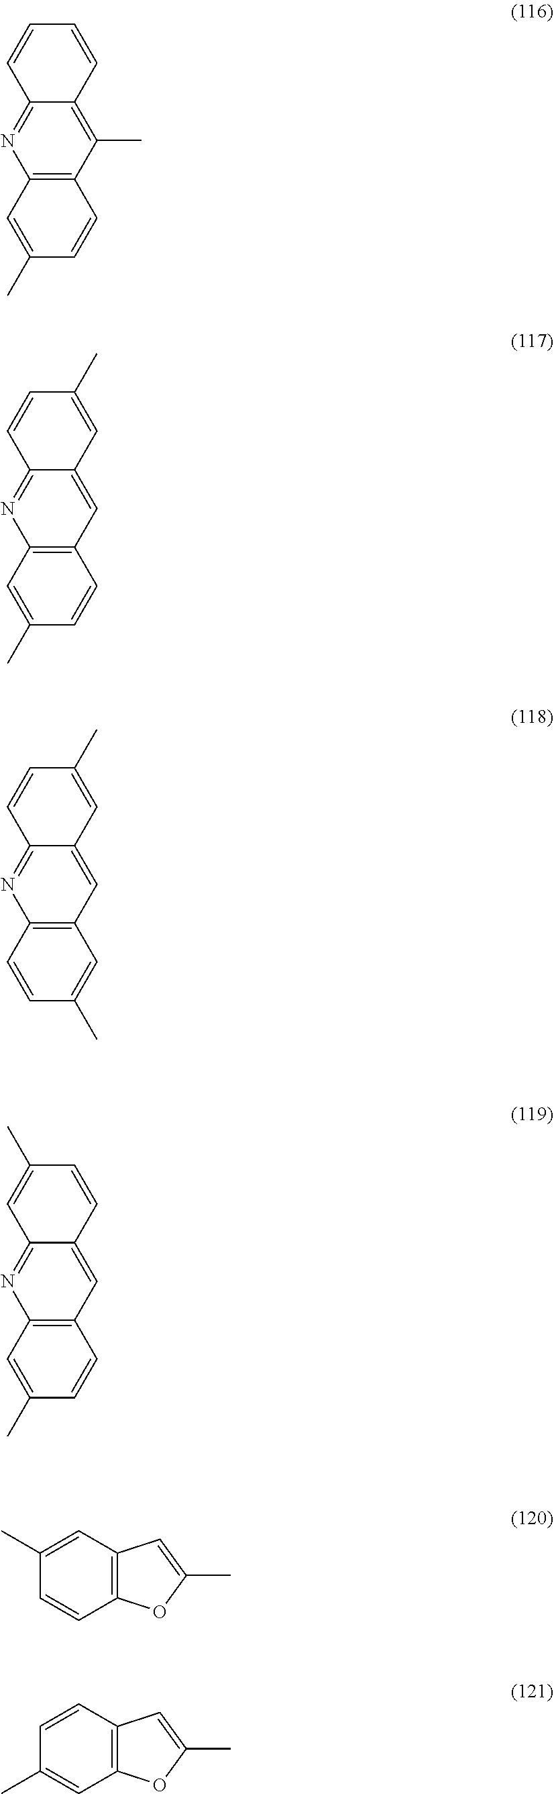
C12=C(C(C)=C3C(=N1)C=CC=C3)C=CC(C)=C2.C1(C)=CC2=C(C=C1)C=C1C(=N2)C=CC(C)=C1.C1=CC2=C(C=C1C)C=C1C(=N2)C=CC(C)=C1.C1(C)=CC2=C(C=C1)C=C1C(=N2)C=C(C)C=C1.C1(C)=CC2=C(C=C1)OC(C)=C2.C1=CC2=C(C=C1C)OC(C)=C2
